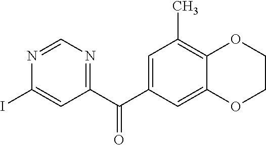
C1=C(C(C2=NC=NC(I)=C2)=O)C=C2C(=C1C)OCCO2
